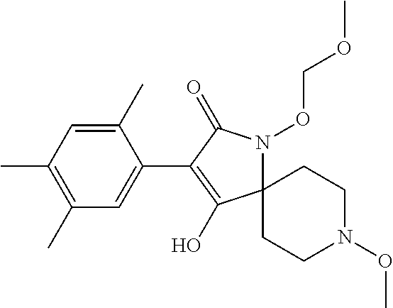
C12(N(OCOC)C(=O)C(C3=CC(C)=C(C)C=C3C)=C1O)CCN(OC)CC2
